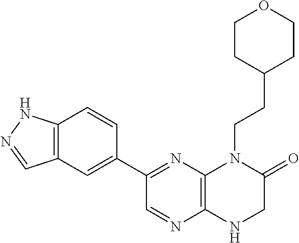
C1(C2=NC3=C(N=C2)NCC(=O)N3CCC2CCOCC2)=CC2=C(C=C1)NN=C2
